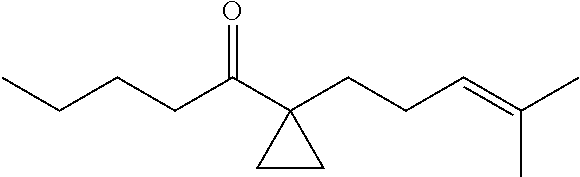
C(C1(CCC=C(C)C)CC1)(CCCC)=O
